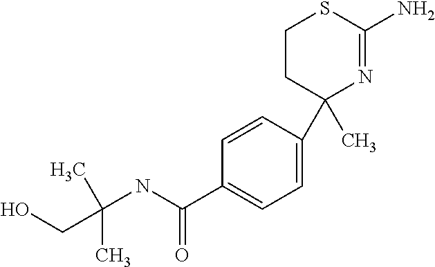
C1CC(C)(C2=CC=C(C(NC(CO)(C)C)=O)C=C2)N=C(N)S1
